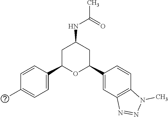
C1=CC(C2OC(C3=CC4=C(C=C3)N(C)N=N4)CC(NC(C)=O)C2)=CC=C1C
